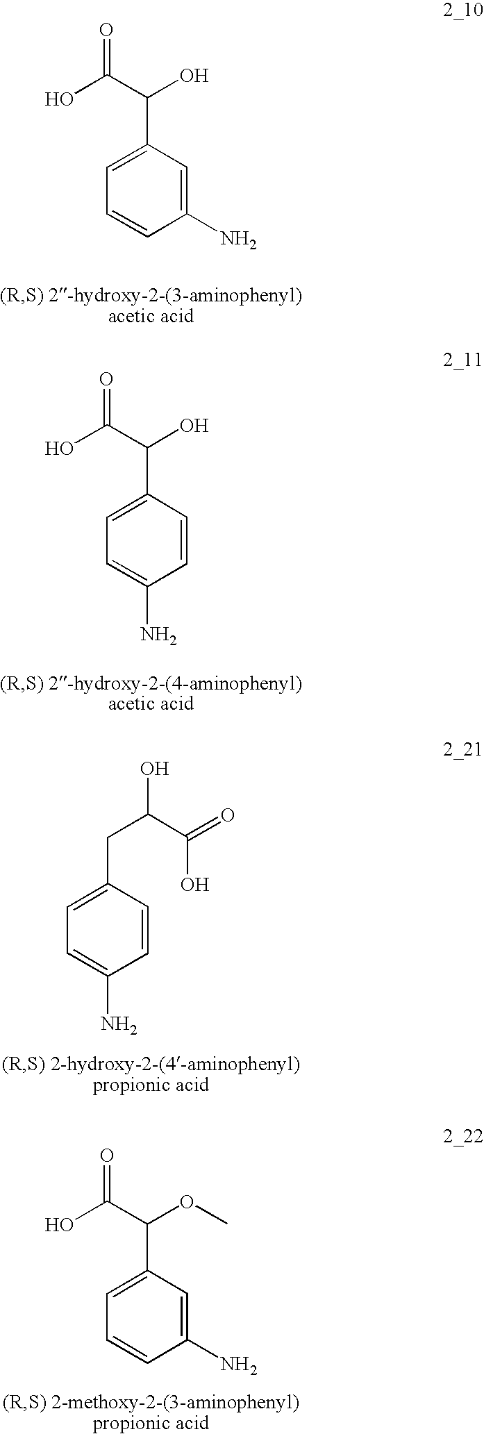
C1=C(C(C(O)=O)O)C=C(N)C=C1.C1=C(C(C(O)=O)O)C=CC(N)=C1.C1=C(CC(O)C(=O)O)C=CC(N)=C1.C1=C(C(OC)C(=O)O)C=C(N)C=C1
